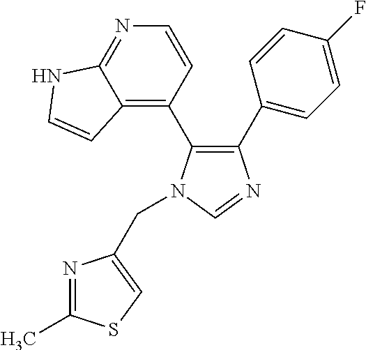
C1(C2=CC=C(F)C=C2)=C(C2=C3C(=NC=C2)NC=C3)N(CC2=CSC(C)=N2)C=N1
